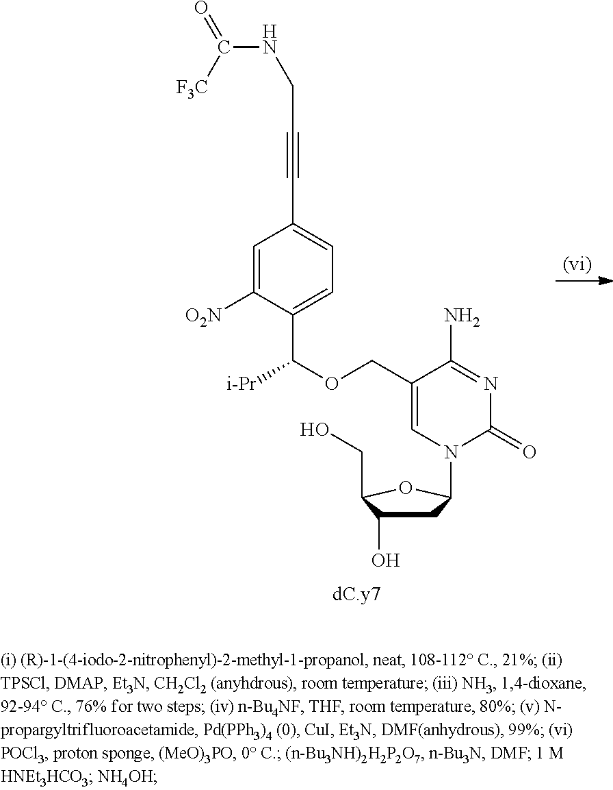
C1(=O)N=C(N)C(COC([i-Pr])C2=CC=C(C#CCNC(=O)[F3C])C=C2[O2N])=CN1C1CC(O)C(CO)O1
